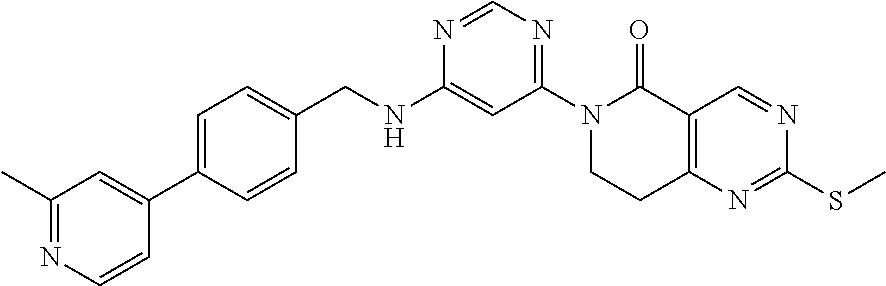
C1(C)=NC=CC(C2=CC=C(CNC3=CC(N4CCC5=C(C4=O)C=NC(SC)=N5)=NC=N3)C=C2)=C1
